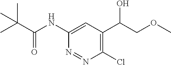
C1(NC(=O)C(C)(C)C)=CC(C(COC)O)=C(Cl)N=N1
